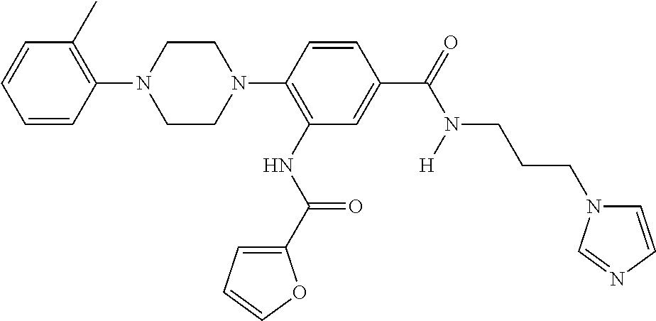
C1CN(C2=C(NC(C3=CC=CO3)=O)C=C(C(=O)N(CCCN3C=CN=C3)[H])C=C2)CCN1C1=C(C)C=CC=C1
